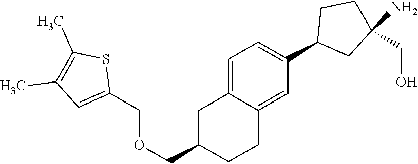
C1=C2C(=CC(C3CC(N)(CO)CC3)=C1)CCC(COCC1=CC(C)=C(C)S1)C2
